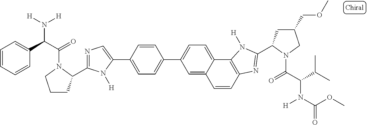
C1=CC2=C(C3=CC=C(C4=CC=C(C5=CN=C(C6CCCN6C(C(C6=CC=CC=C6)N([H])[H])=O)N5[H])C=C4)C=C13)N([H])C(C1CC(COC)CN1C(C(C(C)C)N(C(OC)=O)[H])=O)=N2
